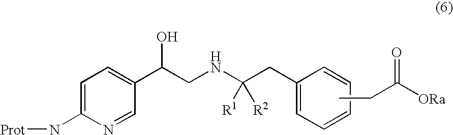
C1=C(N[Prot])N=CC(C(O)CNC(CC2=CC=CC=C2)([R1])[R2])=C1.CCC([ORa])=O
